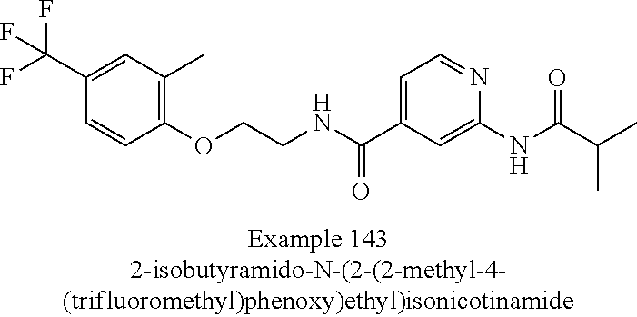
C1(C(F)(F)F)=CC(C)=C(OCCNC(C2=CC=NC(NC(=O)C(C)C)=C2)=O)C=C1
